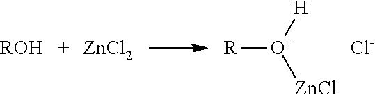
[ROH].[ZnCl2].[R][O+]([H])[ZnCl].[Cl-]
